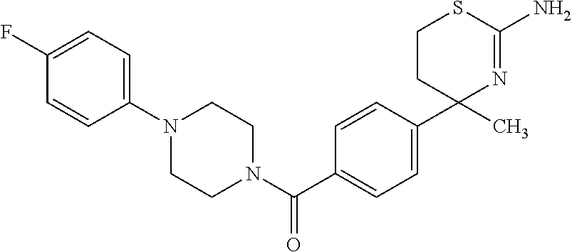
C1=C(C2(C)N=C(N)SCC2)C=CC(C(N2CCN(C3=CC=C(F)C=C3)CC2)=O)=C1
